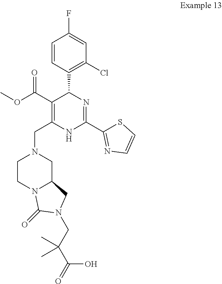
C1=CC(C2N=C(C3=NC=CS3)NC(CN3CCN4C(C3)CN(CC(C)(C)C(=O)O)C4=O)=C2C(OC)=O)=C(Cl)C=C1F
